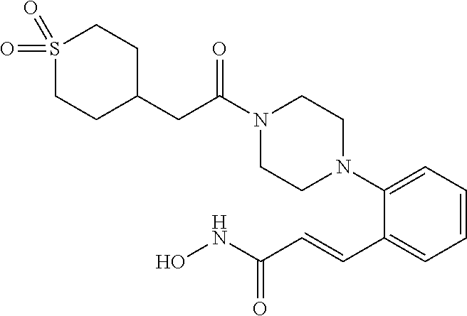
C1=CC=C(N2CCN(C(CC3CCS(=O)(=O)CC3)=O)CC2)C(C=CC(NO)=O)=C1
